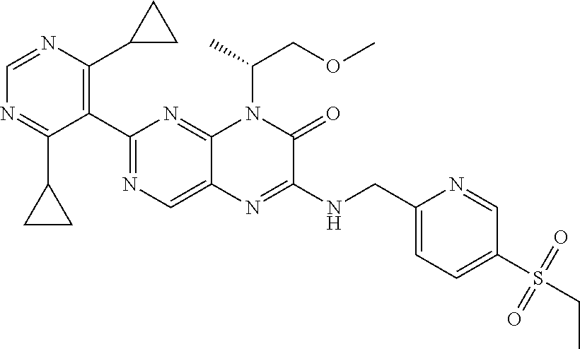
C1=NC(C2CC2)=C(C2=NC=C3C(=N2)N(C(C)COC)C(=O)C(NCC2=CC=C(S(CC)(=O)=O)C=N2)=N3)C(C2CC2)=N1
